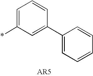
C1=C(*)C=C(C2=CC=CC=C2)C=C1
